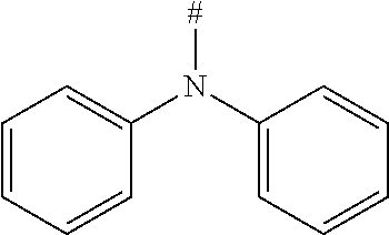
C1=CC=CC(N(C2=CC=CC=C2)[#])=C1
